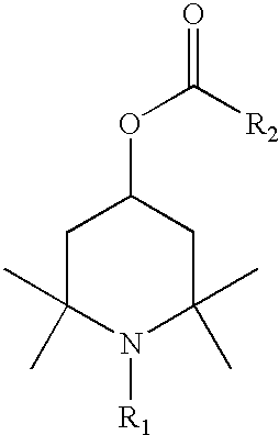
C1C(C)(C)N([R1])C(C)(C)CC1OC([R2])=O
